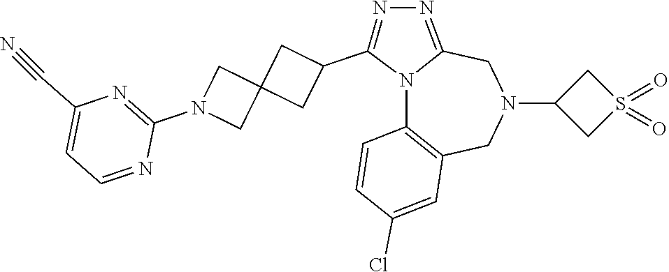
N12C3=C(CN(C4CS(=O)(=O)C4)CC1=NN=C2C1CC2(C1)CN(C1=NC(C#N)=CC=N1)C2)C=C(Cl)C=C3
